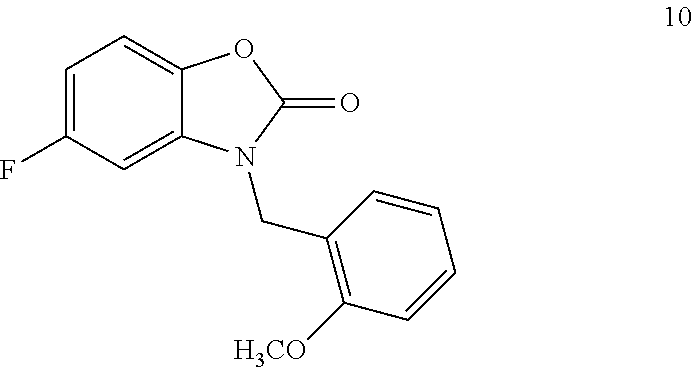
C1=C(F)C=C2C(=C1)OC(=O)N2CC1=C([H3CO])C=CC=C1
